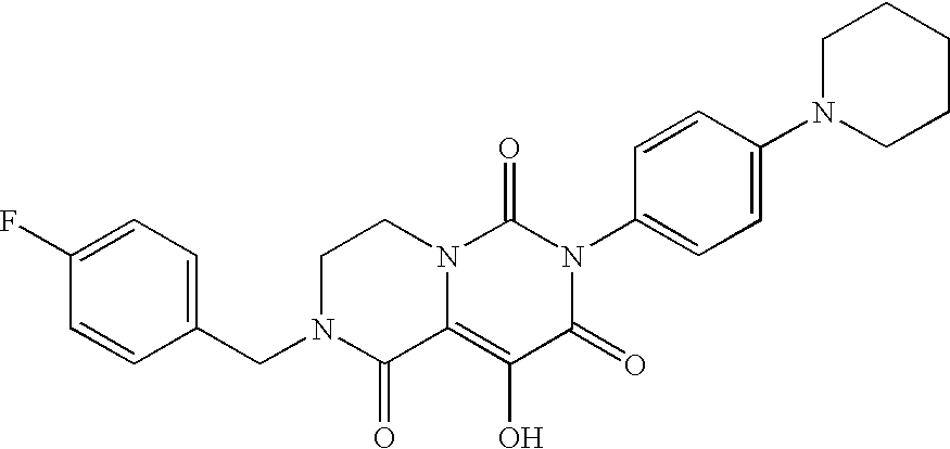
C1(CN2C(=O)C3=C(O)C(=O)N(C4=CC=C(N5CCCCC5)C=C4)C(=O)N3CC2)=CC=C(F)C=C1
